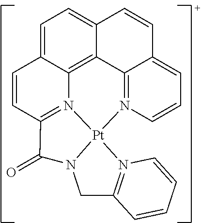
C1=C2C3=C4C(=C1)C=CC1=CC=CN(=C41)[Pt]14N3=C(C=C2)C(=O)N1CC1=N4C=CC=C1
